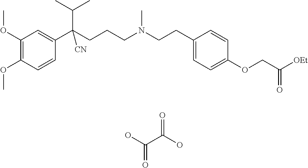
C1(OC)=C(OC)C=CC(C(CCCN(CCC2=CC=C(OCC([OEt])=O)C=C2)C)(C(C)C)[CN])=C1.OC(C(O)=O)=O
